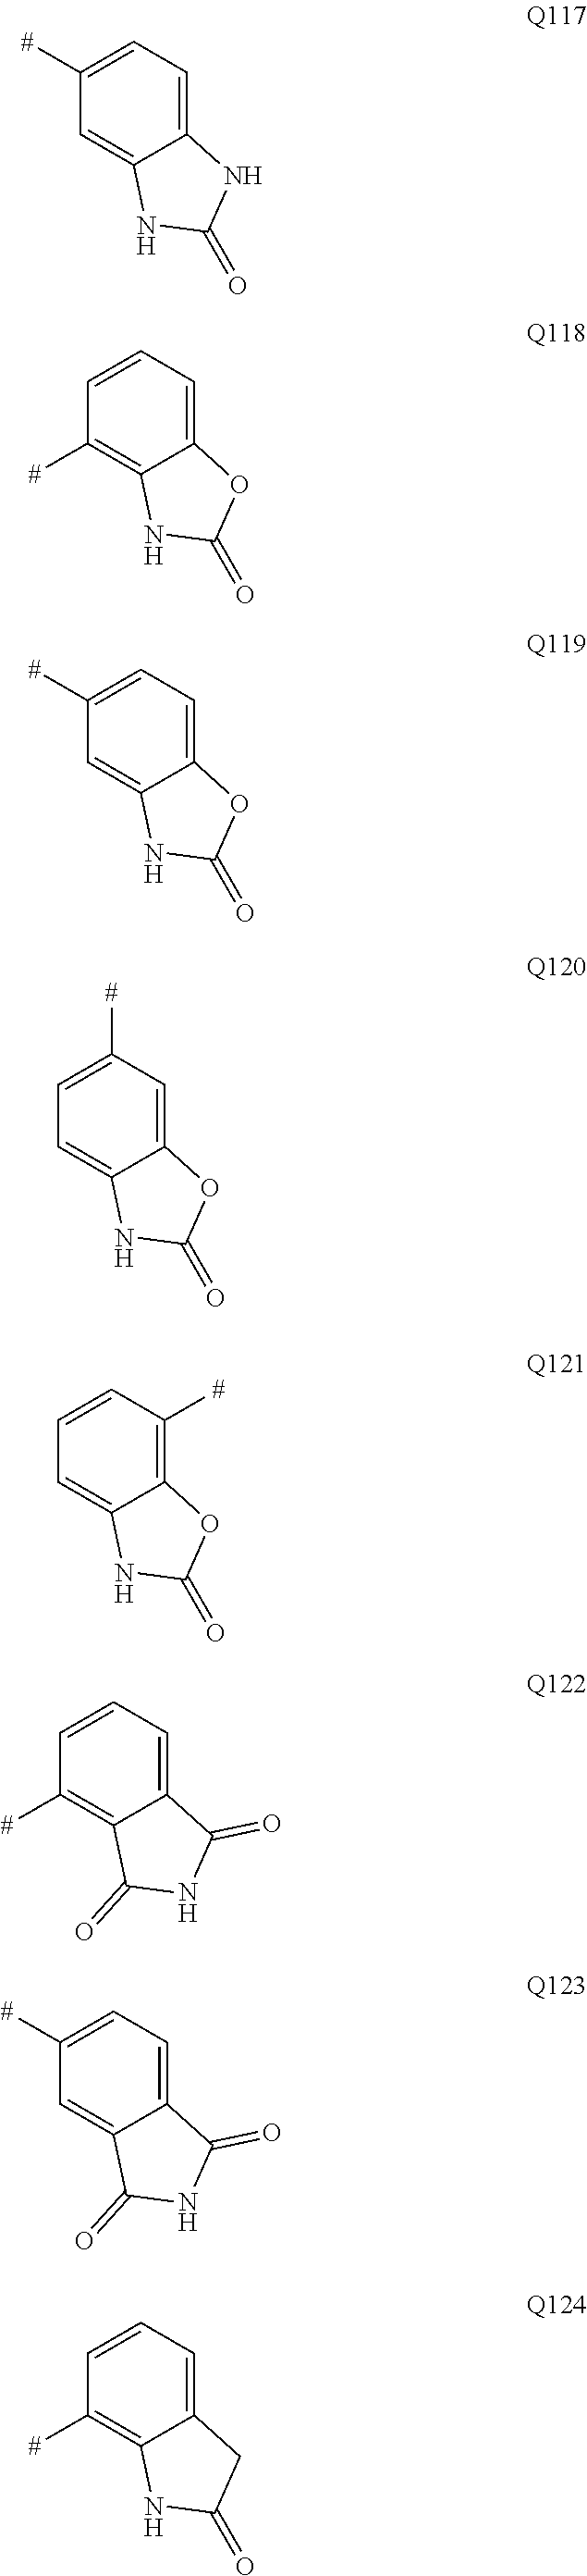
C12=CC([#])=CC=C1NC(=O)O2.C12=CC=C([#])C=C1NC(=O)N2.C12=CC=CC([#])=C1NC(=O)O2.C12=CC=C([#])C=C1NC(=O)O2.C12=C([#])C=CC=C1NC(=O)O2.C12=CC=C([#])C=C1C(=O)NC2=O.C12=CC=CC([#])=C1C(=O)NC2=O.C12=CC=CC([#])=C1NC(=O)C2
